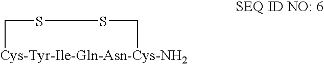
[Cys-Tyr-Ile-Gln-Asn-Cys-NH2]1CSSC1
